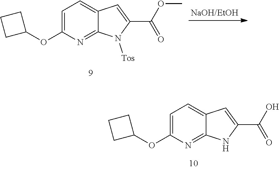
C1=C(OC2CCC2)N=C2C(=C1)C=C(C(=O)O)N2.C1=C(OC2CCC2)N=C2C(=C1)C=C(C(=O)OC)N2[Tos]
